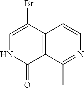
C12=C(C(Br)=CNC1=O)C=CN=C2C
